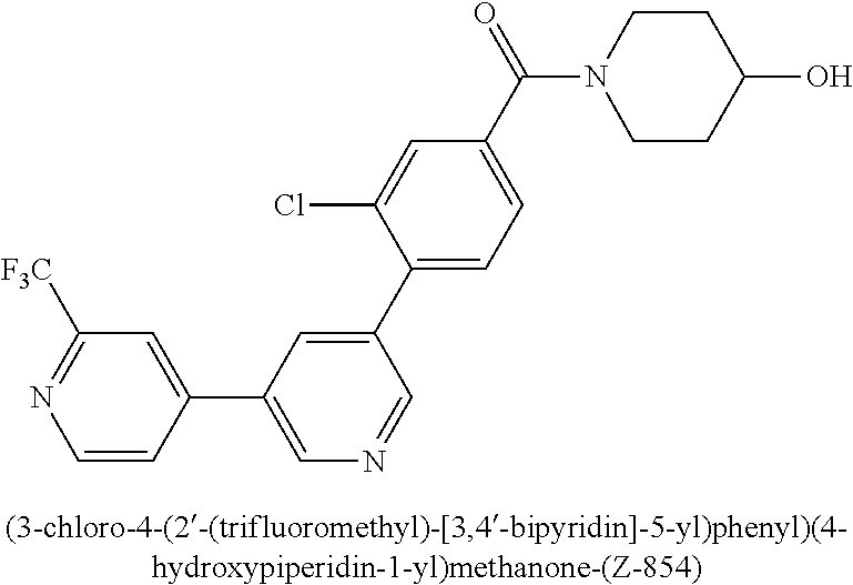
C1=CC(C2=CN=CC(C3=CC=C(C(=O)N4CCC(O)CC4)C=C3Cl)=C2)=CC([F3C])=N1
